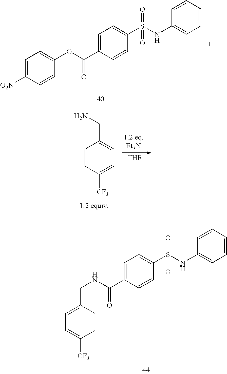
C1=C([O2N])C=CC(OC(C2=CC=C(S(NC3=CC=CC=C3)(=O)=O)C=C2)=O)=C1.C1(CNC(C2=CC=C(S(NC3=CC=CC=C3)(=O)=O)C=C2)=O)=CC=C([CF3])C=C1.C1=CC([CF3])=CC=C1CN.[THF]
